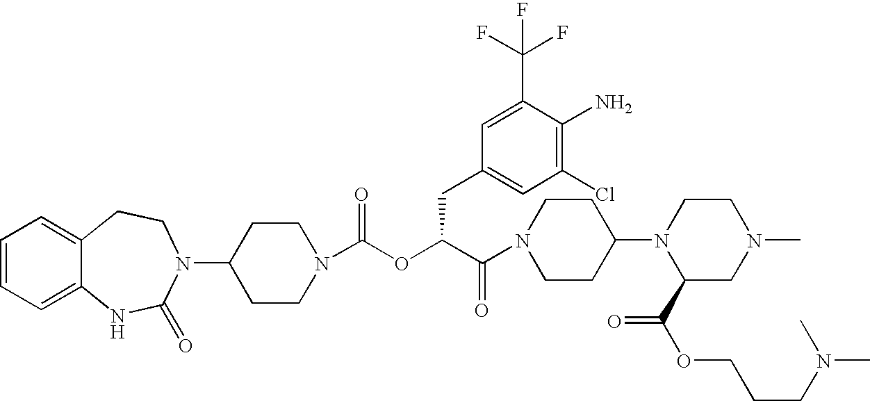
C1(N2C(=O)NC3=CC=CC=C3CC2)CCN(C(OC(C(N2CCC(N3C(C(OCCCN(C)C)=O)CN(C)CC3)CC2)=O)CC2=CC(Cl)=C(N)C(C(F)(F)F)=C2)=O)CC1
